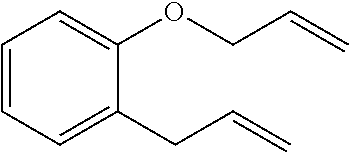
C1=CC=C(CC=C)C(OCC=C)=C1
